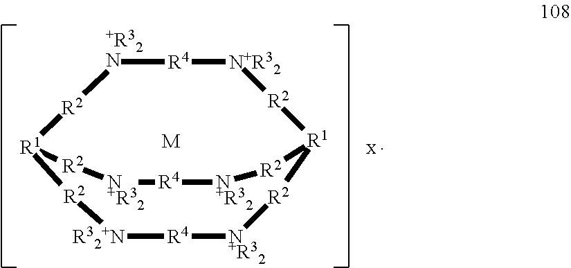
[N+R32]1[R4][N+R32][R2][R1]2[R2][N+R32][R4][+R32N][R2][R1]([R2]1)[R2][R32+N][R4][N+R32][R2]2.[M]
